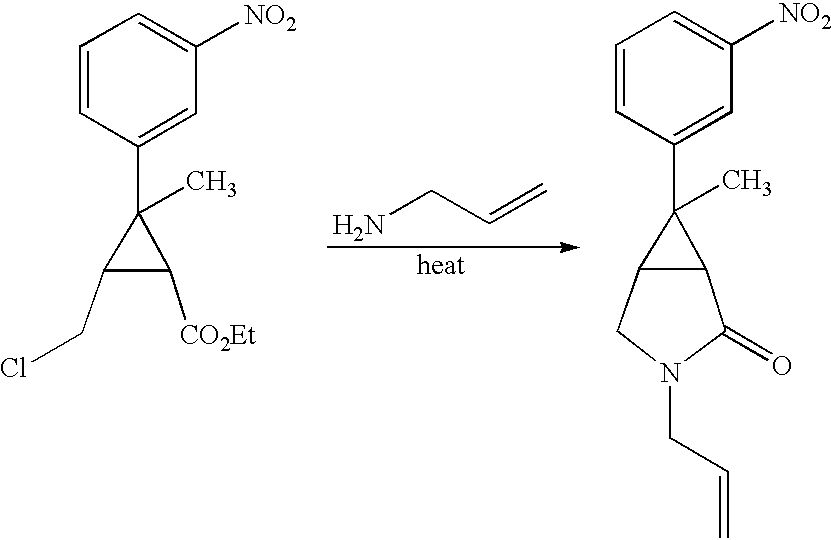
NCC=C.C1=CC(C2(C)C(CCl)C2[CO2Et])=CC([NO2])=C1.C1=CC(C2(C)C3C2C(=O)N(CC=C)C3)=CC([NO2])=C1
